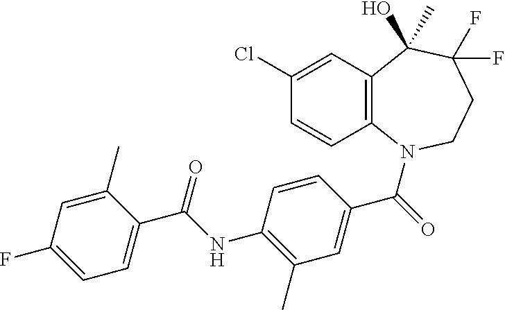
C12=C(N(C(=O)C3=CC(C)=C(NC(C4=CC=C(F)C=C4C)=O)C=C3)CCC(F)(F)C1(C)O)C=CC(Cl)=C2
